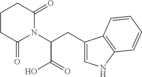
C1CC(=O)N(C(CC2=CNC3=C2C=CC=C3)C(O)=O)C(=O)C1
